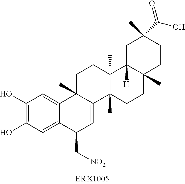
C1(O)=C(O)C(C)=C2C(=C1)C1(C)C(=CC2C[NO2])C2(C)C(C)(CC1)C1([H])C(C)(CC2)CCC(C)(C(O)=O)C1
